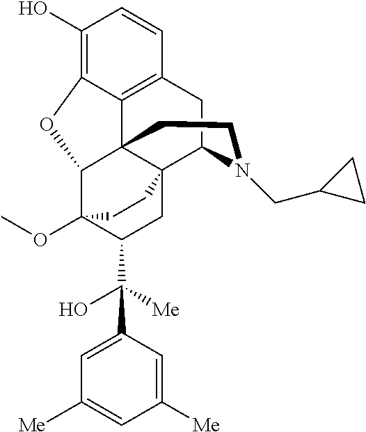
C1(O)=C2C3=C(C=C1)CC1N(CC4CC4)CCC34C(C3(OC)C(C([Me])(O)C5=CC([Me])=CC([Me])=C5)CC41CC3)O2
